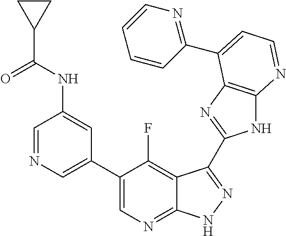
C1=NC=C(C2=CN=C3C(=C2F)C(C2=NC4=C(N2)N=CC=C4C2=NC=CC=C2)=NN3)C=C1NC(C1CC1)=O
